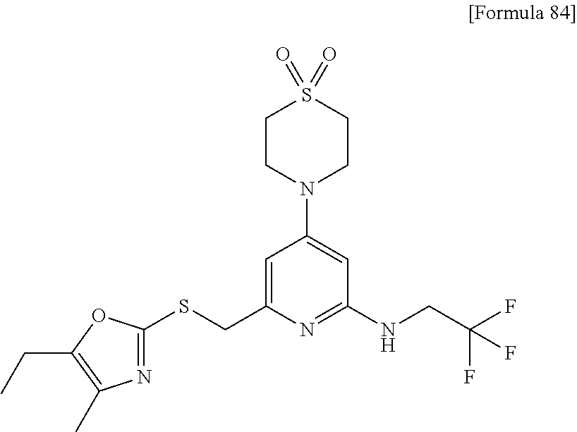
C1=C(CSC2=NC(C)=C(CC)O2)N=C(NCC(F)(F)F)C=C1N1CCS(=O)(=O)CC1
